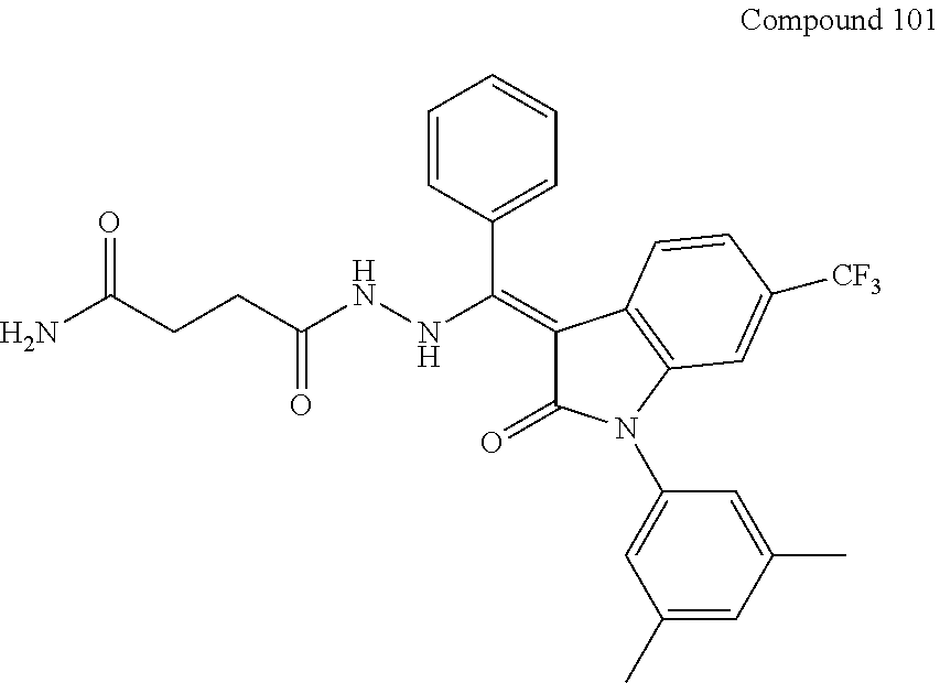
NC(CCC(NNC(C1=CC=CC=C1)=C1C(=O)N(C2=CC(C)=CC(C)=C2)C2=C1C=CC([CF3])=C2)=O)=O
